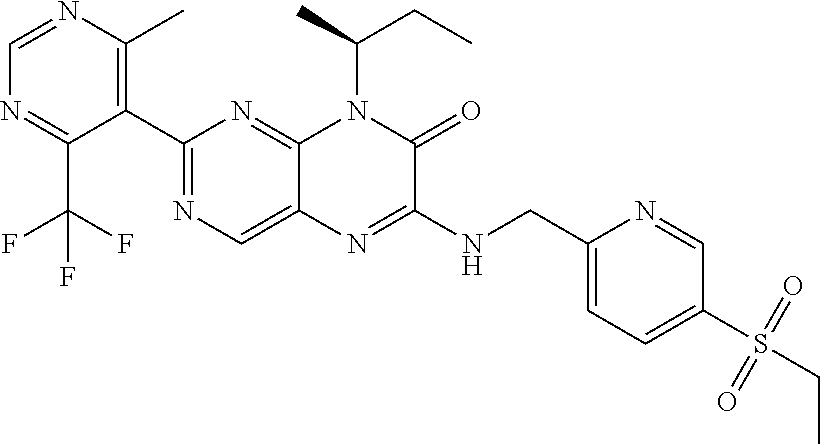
C1=NC(C)=C(C2=NC=C3C(=N2)N(C(C)CC)C(=O)C(NCC2=CC=C(S(CC)(=O)=O)C=N2)=N3)C(C(F)(F)F)=N1
